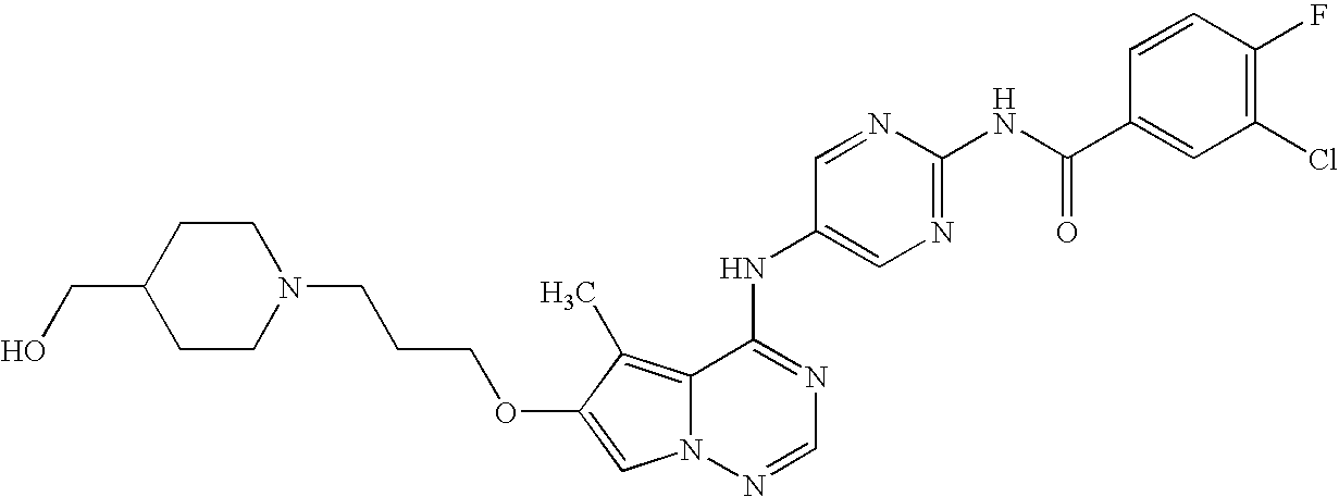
C1CN(CCCOC2=CN3C(=C2C)C(NC2=CN=C(NC(C4=CC(Cl)=C(F)C=C4)=O)N=C2)=NC=N3)CCC1CO
